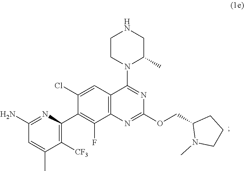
C1(N)=NC(C2=C(F)C3=C(C=C2Cl)C(N2C(C)CNCC2)=NC(OCC2N(C)CCC2)=N3)=C([CF3])C(C)=C1
